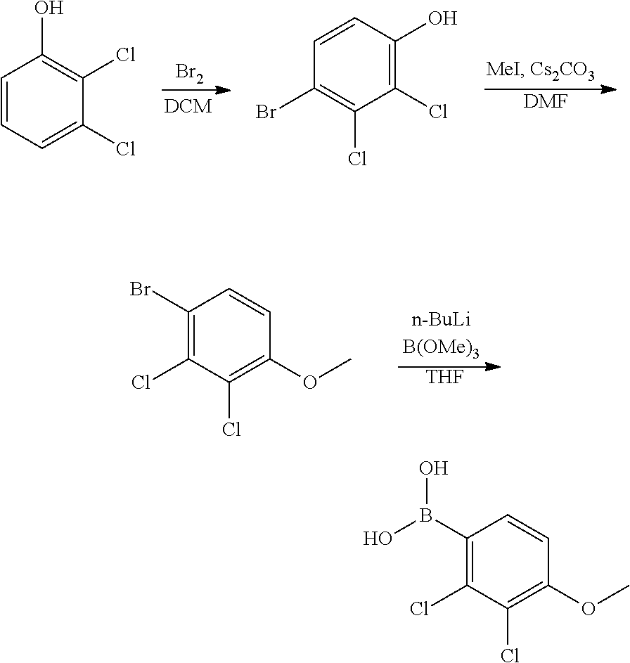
[DMF].[Br2].C1=CC=C(Cl)C(Cl)=C1O.C1=CC(O)=C(Cl)C(Cl)=C1Br.[THF].C1(Br)=C(Cl)C(Cl)=C(OC)C=C1.C1(B(O)O)=C(Cl)C(Cl)=C(OC)C=C1
